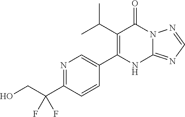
C1(C(C)C)=C(C2=CN=C(C(CO)(F)F)C=C2)NC2=NC=NN2C1=O
